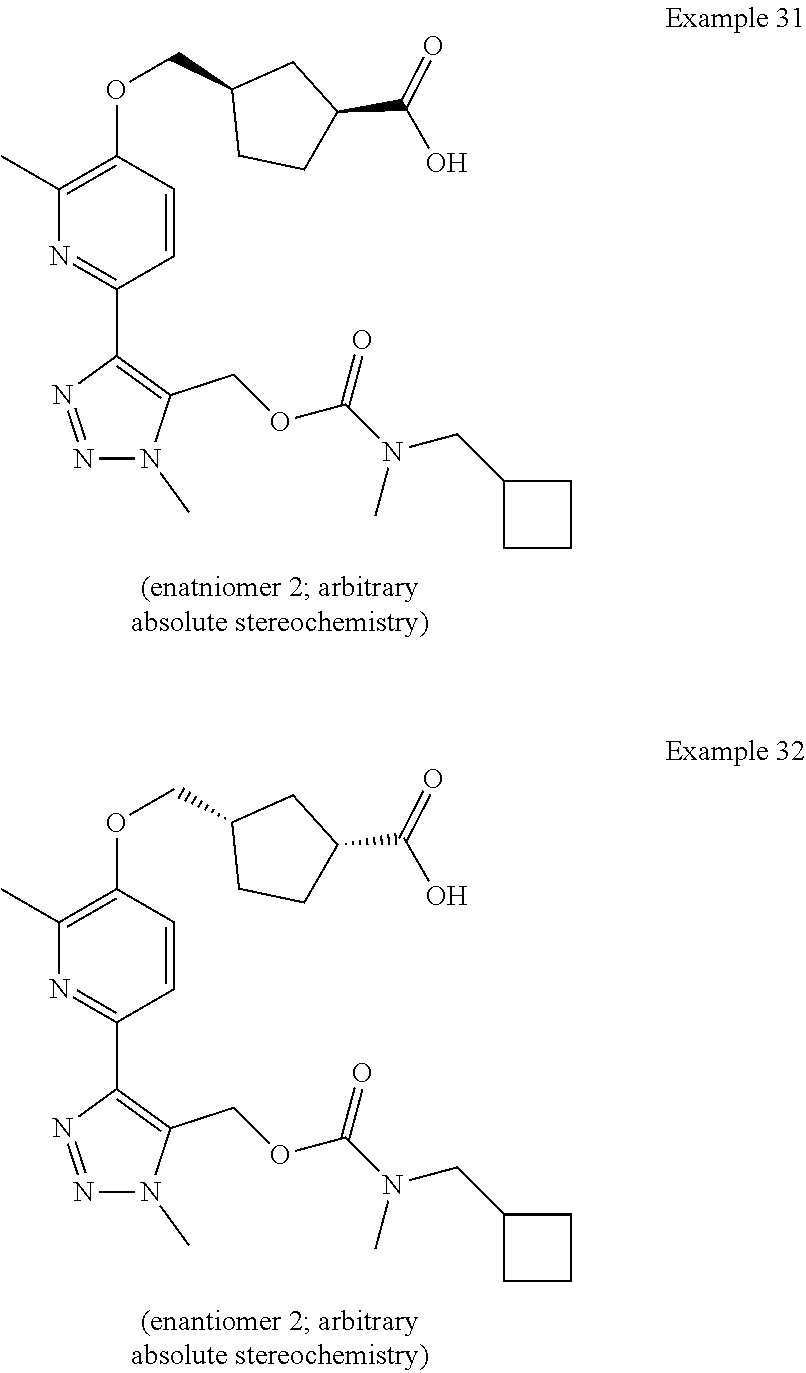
N1=C(C2=C(COC(N(C)CC3CCC3)=O)N(C)N=N2)C=CC(OCC2CCC(C(O)=O)C2)=C1C.N1=C(C2=C(COC(N(C)CC3CCC3)=O)N(C)N=N2)C=CC(OCC2CCC(C(O)=O)C2)=C1C
